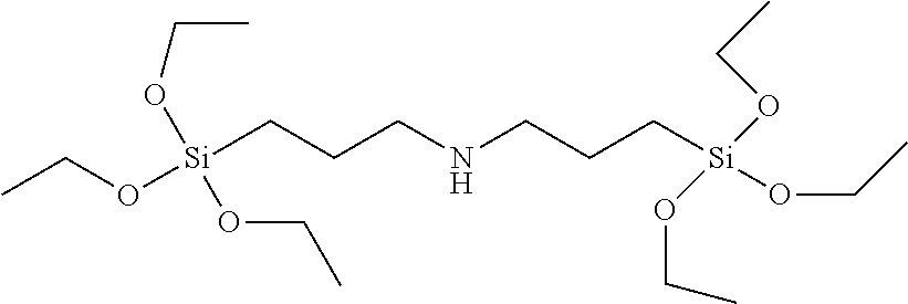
[Si](CCCNCCC[Si](OCC)(OCC)OCC)(OCC)(OCC)OCC
